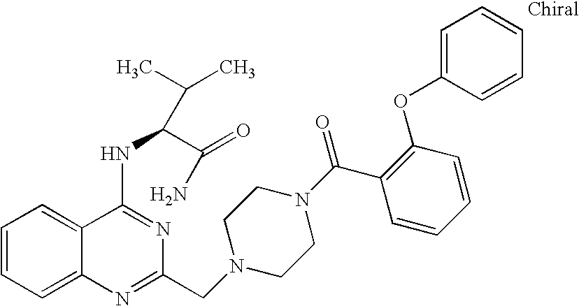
C1=CC=C2C(=C1)C(NC(C(=O)N)C(C)C)=NC(CN1CCN(C(C3=C(OC4=CC=CC=C4)C=CC=C3)=O)CC1)=N2
